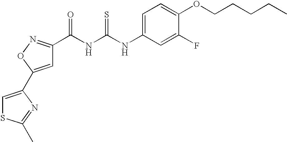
N(C(=S)NC(=O)C1=NOC(C2=CSC(C)=N2)=C1)C1=CC=C(OCCCCC)C(F)=C1
